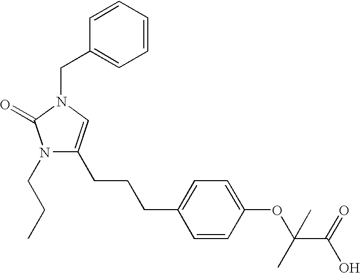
N1(CCC)C(CCCC2=CC=C(OC(C(=O)O)(C)C)C=C2)=CN(CC2=CC=CC=C2)C1=O
